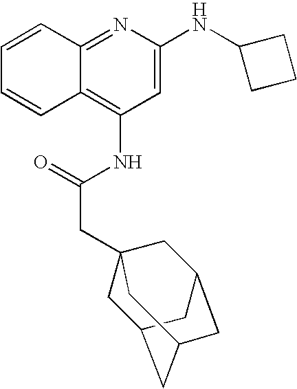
C12=NC(NC3CCC3)=CC(NC(CC34CC5CC(CC(C3)C5)C4)=O)=C1C=CC=C2
